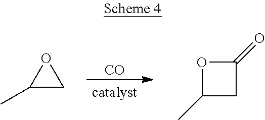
C1(C)CO1.[CO].O1C(C)CC1=O
